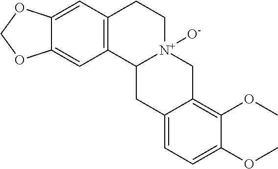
C12=C(C=C3C(=C1)OCO3)CC[N+]1([O-])C2CC2=CC=C(OC)C(OC)=C2C1
